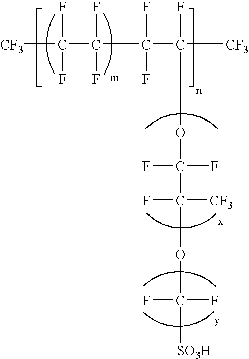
[CF3]C(C(C(C([CF3])(F)OC(F)(F)C(F)([CF3])OC(F)(F)[SO3H])(F)F)(F)F)(F)F
